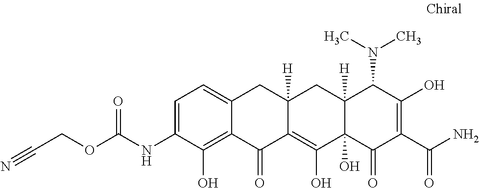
C1=C(NC(OCC#N)=O)C(O)=C2C(=C1)CC1([H])C(=C(O)C3(O)C([H])(C1)C(N(C)C)C(O)=C(C(N)=O)C3=O)C2=O
